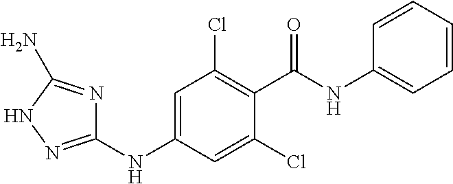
C1(NC2=CC(Cl)=C(C(NC3=CC=CC=C3)=O)C(Cl)=C2)=NNC(N)=N1
